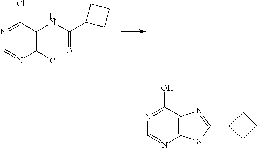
C1(Cl)=NC=NC(Cl)=C1NC(C1CCC1)=O.C1(O)=NC=NC2=C1N=C(C1CCC1)S2
